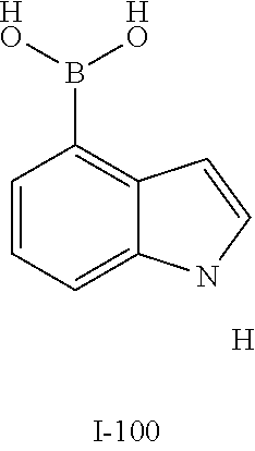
C1=CC=C2C(=C1B([HO])[HO])C=CN2.[H]
